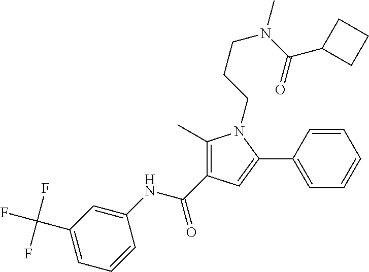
C1(NC(C2=C(C)N(CCCN(C(=O)C3CCC3)C)C(C3=CC=CC=C3)=C2)=O)=CC(C(F)(F)F)=CC=C1
